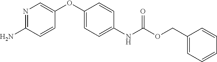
C1(OC2=CN=C(N)C=C2)=CC=C(NC(OCC2=CC=CC=C2)=O)C=C1
